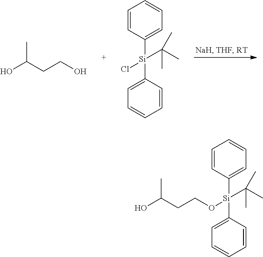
CC(CCO)O.C1=CC([Si](Cl)(C(C)(C)C)C2=CC=CC=C2)=CC=C1.CC(CCO[Si](C1=CC=CC=C1)(C(C)(C)C)C1=CC=CC=C1)O
